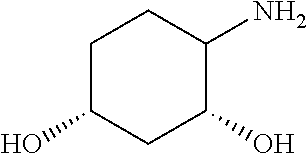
C1C(O)CC(O)C(N)C1
